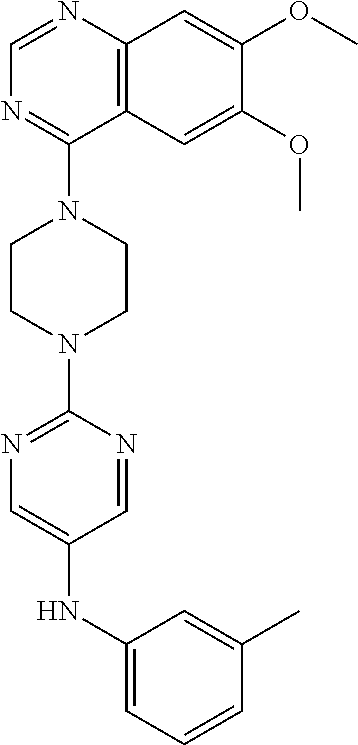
C12=C(N=CN=C1N1CCN(C3=NC=C(NC4=CC=CC(C)=C4)C=N3)CC1)C=C(OC)C(OC)=C2
